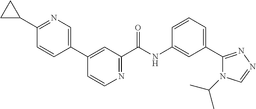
C1(C2=CN=C(C3CC3)C=C2)=CC(C(NC2=CC(C3=NN=CN3C(C)C)=CC=C2)=O)=NC=C1
